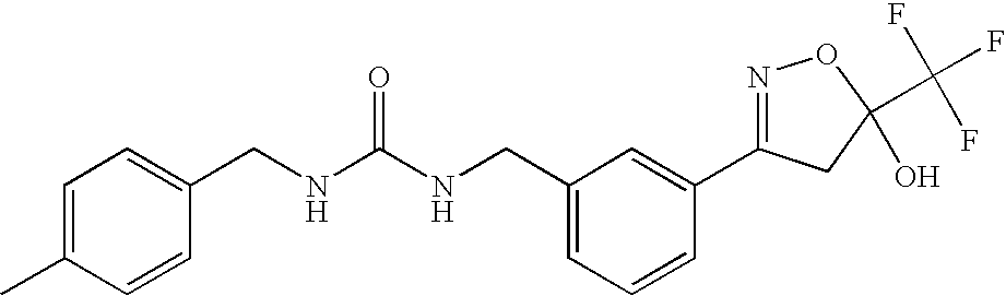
N(C(NCC1=CC=CC(C2=NOC(C(F)(F)F)(O)C2)=C1)=O)CC1=CC=C(C)C=C1
